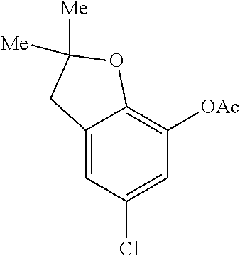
C12=CC(Cl)=CC([OAc])=C1OC([Me])([Me])C2
